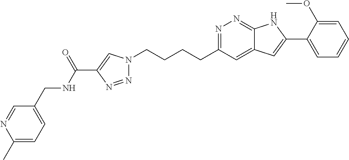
N1=C(CCCCN2N=NC(C(NCC3=CC=C(C)N=C3)=O)=C2)C=C2C(=N1)NC(C1=CC=CC=C1OC)=C2
